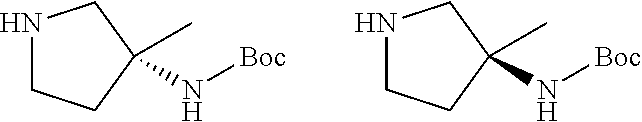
N1CCC(C)(N[Boc])C1.N1CCC(C)(N[Boc])C1
